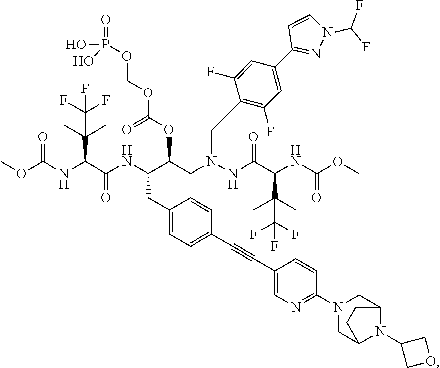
COC(NC(C(NC(C(CN(NC(C(NC(OC)=O)C(C)(C)C(F)(F)F)=O)CC1=C(F)C=C(C2=NN(C(F)F)C=C2)C=C1F)OC(OCOP(=O)(O)O)=O)CC1=CC=C(C#CC2=CN=C(N3CC4N(C5COC5)C(C3)CC4)C=C2)C=C1)=O)C(C)(C)C(F)(F)F)=O
